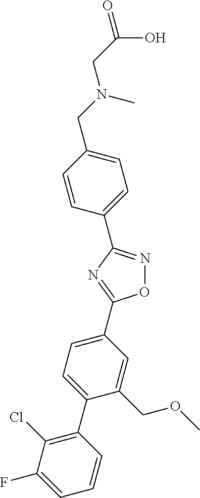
O1N=C(C2=CC=C(CN(C)CC(O)=O)C=C2)N=C1C1=CC=C(C2=C(Cl)C(F)=CC=C2)C(COC)=C1
